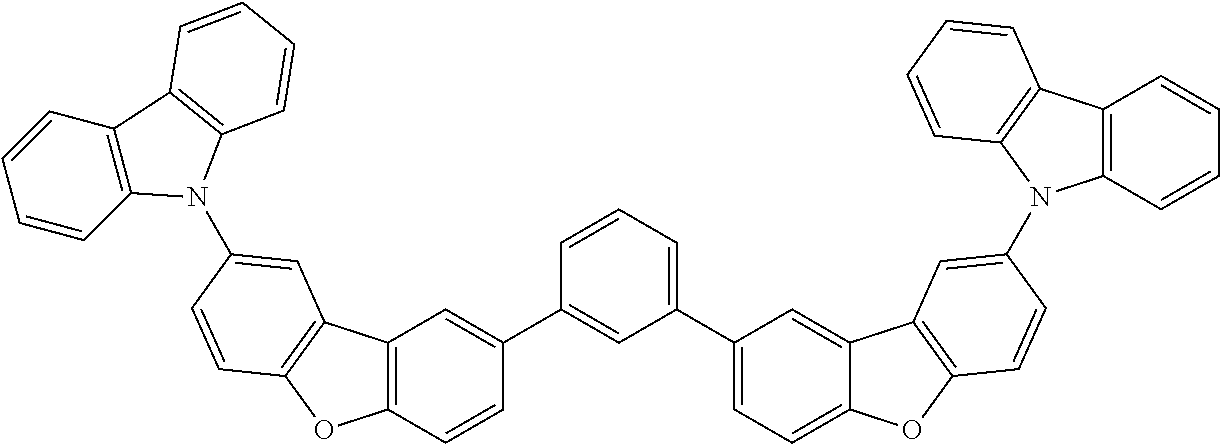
C1=CC2=C(C=C1)C1=C(N2C2=CC3=C(OC4=C3C=C(C3=CC(C5=CC=C6C(=C5)C5=C(O6)C=CC(N6C7=C(C8=C6C=CC=C8)C=CC=C7)=C5)=CC=C3)C=C4)C=C2)C=CC=C1
